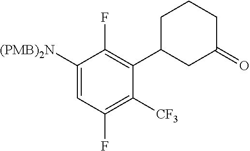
C1([(PMB)2N])=CC(F)=C([CF3])C(C2CC(=O)CCC2)=C1F
